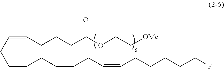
C(CCCCCC=CCCCCCF)CC=CCCCC(OCC[OMe])=O
